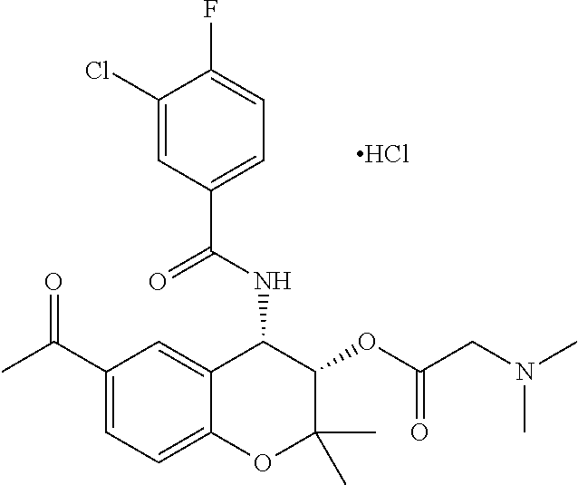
C1(Cl)=CC(C(NC2C3=CC(C(C)=O)=CC=C3OC(C)(C)C2OC(CN(C)C)=O)=O)=CC=C1F.Cl
